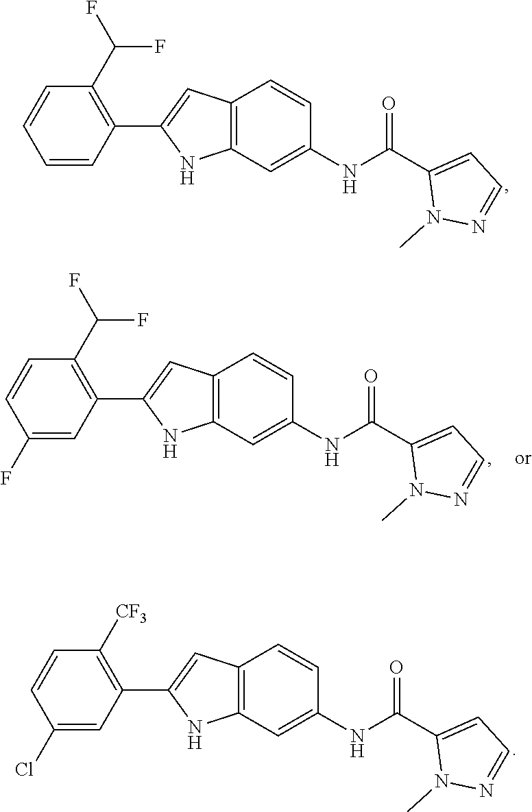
C1(C(F)F)=C(C2=CC3=C(N2)C=C(NC(C2=CC=NN2C)=O)C=C3)C=CC=C1.C1(C(F)F)=C(C2=CC3=C(N2)C=C(NC(C2=CC=NN2C)=O)C=C3)C=C(F)C=C1.C1([CF3])=C(C2=CC3=C(N2)C=C(NC(C2=CC=NN2C)=O)C=C3)C=C(Cl)C=C1
